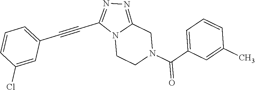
N12CCN(C(C3=CC=CC(C)=C3)=O)CC1=NN=C2C#CC1=CC=CC(Cl)=C1
